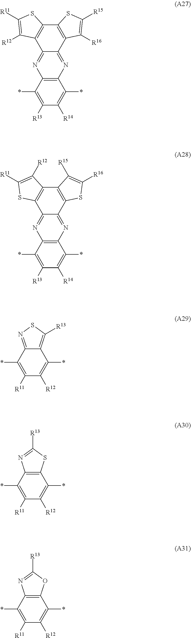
C12=C(N=C3C(=N1)C1=C(C4=C3C([R12])=C([R11])S4)SC([R15])=C1[R16])C(*)=C([R13])C([R14])=C2*.C12=C(N=C3C(=N1)C1=C(C4=C3SC([R11])=C4[R12])C([R15])=C([R16])S1)C(*)=C([R13])C([R14])=C2*.C12=C([R13])SN=C1C(*)=C([R11])C([R12])=C2*.C12=C(C(*)=C([R11])C([R12])=C1*)N=C([R13])S2.C12=C(C(*)=C([R11])C([R12])=C1*)N=C([R13])O2
